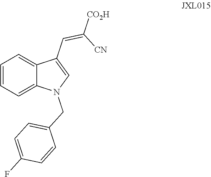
C1=CC=C2C(=C1)C(C=C([CN])[CO2H])=CN2CC1=CC=C(F)C=C1
